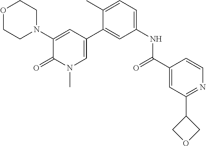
O1CCN(C2=CC(C3=CC(NC(C4=CC(C5COC5)=NC=C4)=O)=CC=C3C)=CN(C)C2=O)CC1
